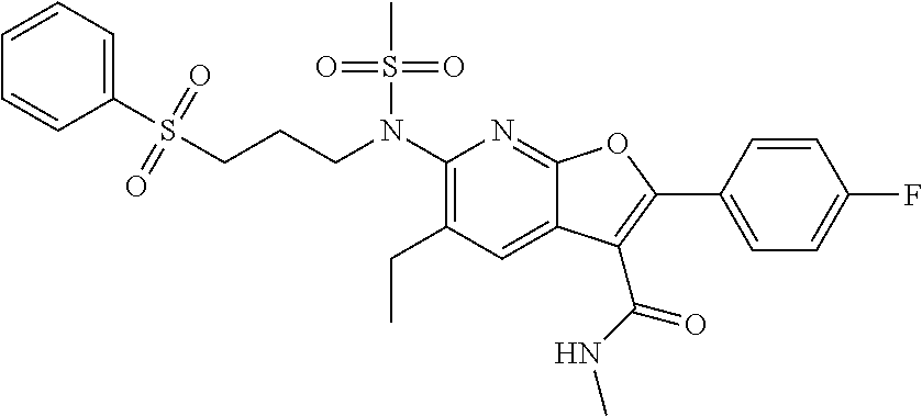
C1(N(CCCS(C2=CC=CC=C2)(=O)=O)S(C)(=O)=O)=C(CC)C=C2C(=N1)OC(C1=CC=C(F)C=C1)=C2C(NC)=O
